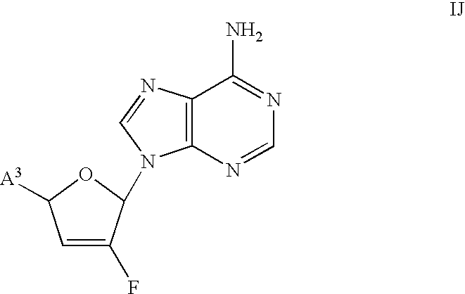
C1=C(F)C(N2C3=C(C(N)=NC=N3)N=C2)OC1[A3]
